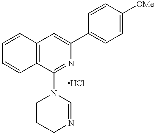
C1=CC2=C(C=C1)C(N1CCCN=C1)=NC(C1=CC=C([OMe])C=C1)=C2
